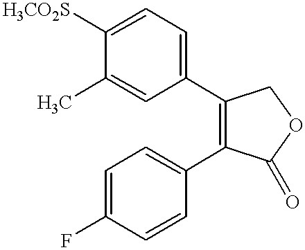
C1=C(C)C([H3CO2S])=CC=C1C1=C(C2=CC=C(F)C=C2)C(=O)OC1
